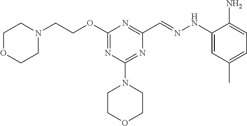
N1(CCOC2=NC(N3CCOCC3)=NC(C=NNC3=CC(C)=CC=C3N)=N2)CCOCC1
